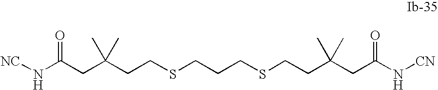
[NC]NC(CC(CCSCCCSCCC(CC(N[CN])=O)(C)C)(C)C)=O
